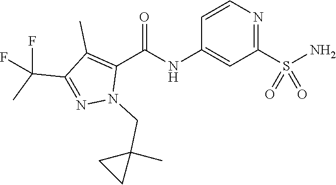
C1=CN=C(S(N)(=O)=O)C=C1NC(C1=C(C)C(C(C)(F)F)=NN1CC1(C)CC1)=O
